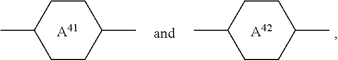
C1CC(C)CCC1C.[A41].CC1CCC(C)CC1.[A42]
